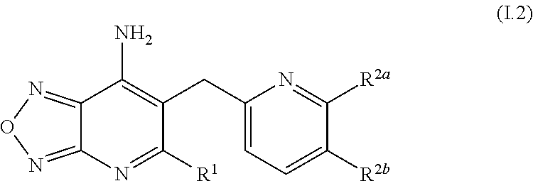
C12=NON=C1N=C([R1])C(CC1=CC=C([R2b])C([R2a])=N1)=C2N
